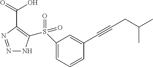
N1=NC(C(=O)O)=C(S(=O)(C2=CC=CC(C#CCC(C)C)=C2)=O)N1
